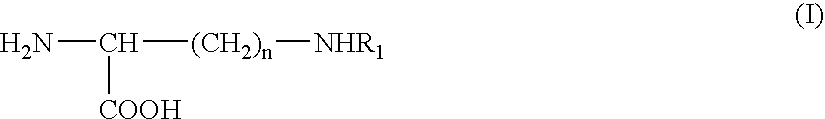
NC([(CH2)n][NHR1])[COOH]
